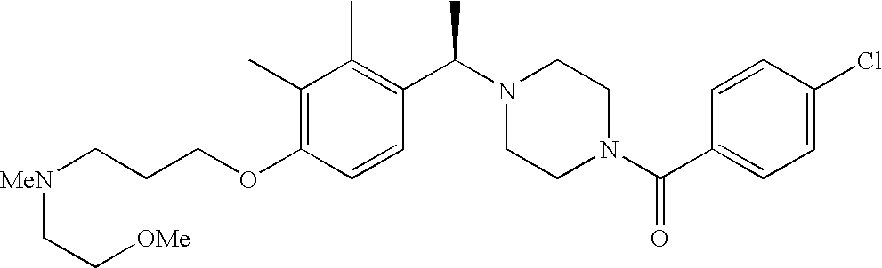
C(OC1=C(C)C(C)=C(C(N2CCN(C(C3=CC=C(Cl)C=C3)=O)CC2)C)C=C1)CC[MeN]CC[OMe]
